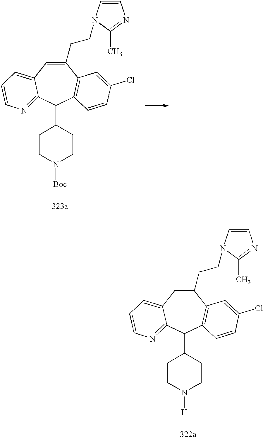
C1(CCN2C=CN=C2C)=CC2=CC=CN=C2C(C2CCN([H])CC2)C2=C1C=C(Cl)C=C2.C1(CCN2C=CN=C2C)=CC2=CC=CN=C2C(C2CCN([Boc])CC2)C2=C1C=C(Cl)C=C2
